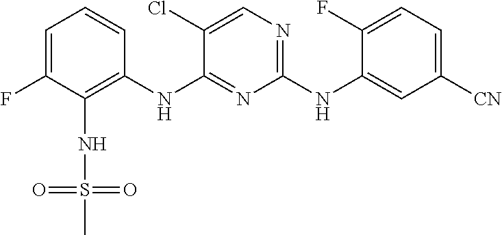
C1=C(F)C(NS(=O)(=O)C)=C(NC2=NC(NC3=CC([CN])=CC=C3F)=NC=C2Cl)C=C1
